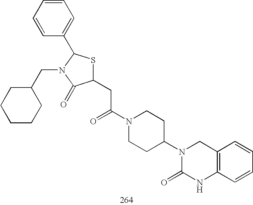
C1(CC(N2CCC(N3C(=O)NC4=C(C3)C=CC=C4)CC2)=O)SC(C2=CC=CC=C2)N(CC2CCCCC2)C1=O
